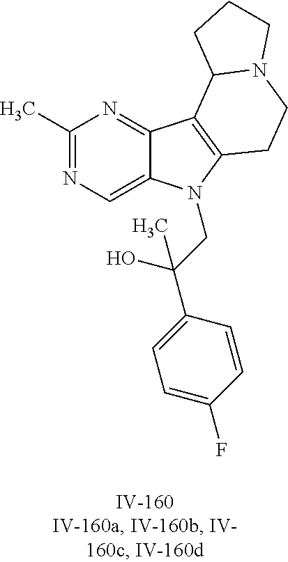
C1(C)=NC=C2C(=N1)C1=C(N2CC(C2=CC=C(F)C=C2)(O)C)CCN2C1CCC2
